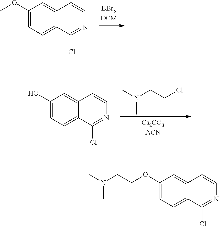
C1(OC)=CC=C2C(=C1)C=CN=C2Cl.C1(O)=CC=C2C(=C1)C=CN=C2Cl.CN(CCCl)C.C1(OCCN(C)C)=CC=C2C(=C1)C=CN=C2Cl
